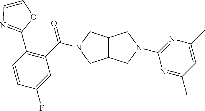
C12C(CN(C(C3=C(C4=NC=CO4)C=CC(F)=C3)=O)C1)CN(C1=NC(C)=CC(C)=N1)C2
